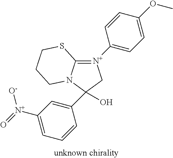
C12=[N+](C3=CC=C(OC)C=C3)CC(O)(C3=CC([N+](=O)[O-])=CC=C3)N1CCCS2
